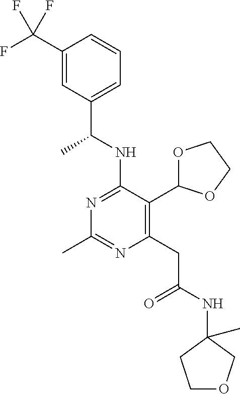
N1=C(NC(C)C2=CC=CC(C(F)(F)F)=C2)C(C2OCCO2)=C(CC(=O)NC2(C)CCOC2)N=C1C
